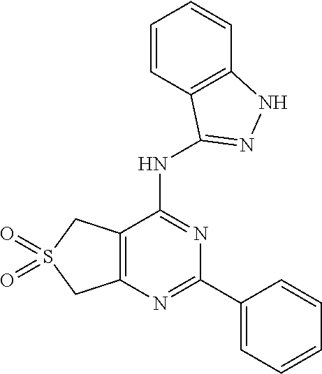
C12=C(C(NC3=NNC4=C3C=CC=C4)=NC(C3=CC=CC=C3)=N1)CS(=O)(=O)C2
